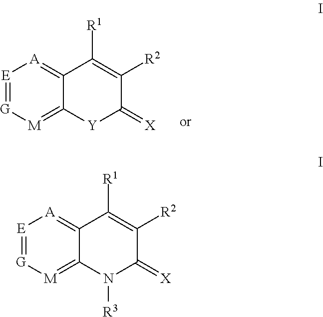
[E]1=[G][M]=C2C(=[A]1)C([R1])=C([R2])C(=[X])[Y]2.[E]1=[G][M]=C2C(=[A]1)C([R1])=C([R2])C(=[X])N2[R3]
